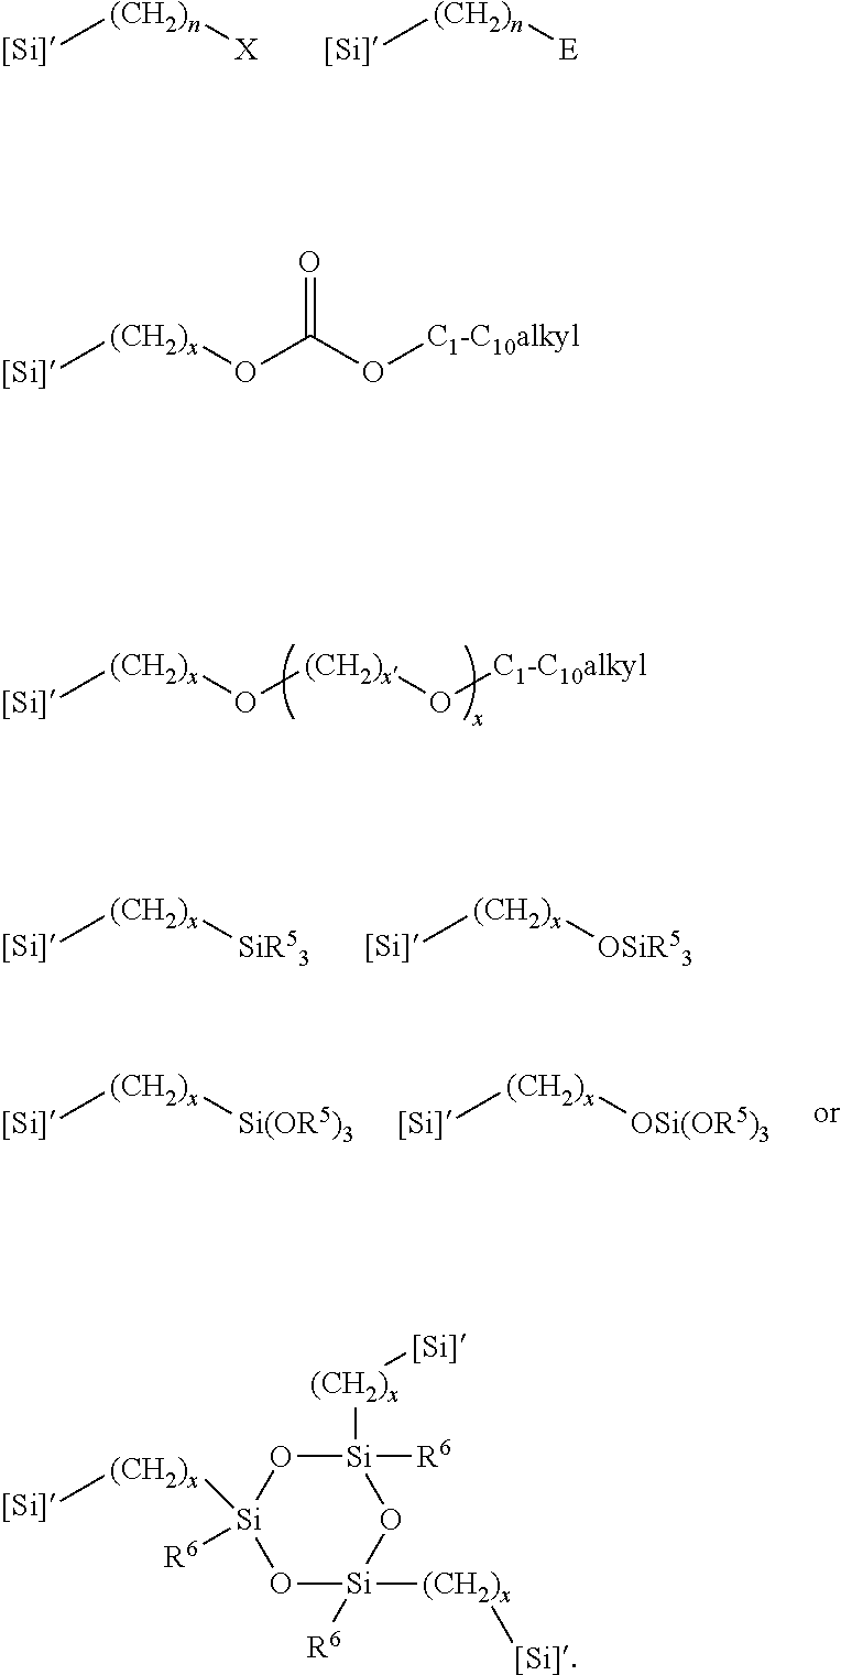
[(CH2)x]([Si])O[(CH2)x]O[C1-C10alkyl].[(CH2)n]([Si])[X].[(CH2)n]([Si])[E].[(CH2)x]([Si])[SiR53].[(CH2)x]([Si])[OSiR53].[(CH2)x]([Si])[Si(OR5)3].[(CH2)x]([Si])[OSi(OR5)3].[(CH2)x]([Si])OC(O[C1-C10alkyl])=O.[Si]1([(CH2)x][Si])([R6])O[Si]([(CH2)x][Si])([R6])O[Si]([R6])([(CH2)x][Si])O1
